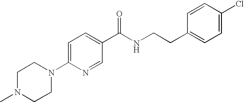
C1N(C)CCN(C2=CC=C(C(NCCC3=CC=C(Cl)C=C3)=O)C=N2)C1
